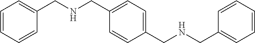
C1=CC(CNCC2=CC=C(CNCC3=CC=CC=C3)C=C2)=CC=C1
